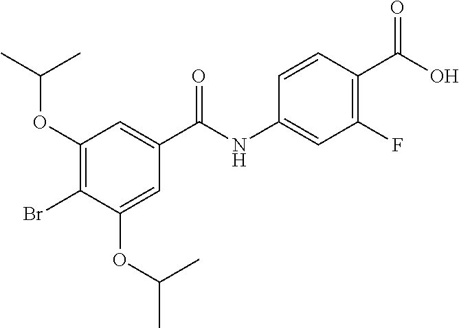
C1(OC(C)C)=C(Br)C(OC(C)C)=CC(C(NC2=CC(F)=C(C(O)=O)C=C2)=O)=C1
